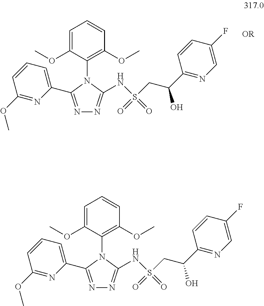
N1=C(C2=CC=CC(OC)=N2)N(C2=C(OC)C=CC=C2OC)C(NS(CC(C2=NC=C(F)C=C2)O)(=O)=O)=N1.N1=C(C2=CC=CC(OC)=N2)N(C2=C(OC)C=CC=C2OC)C(NS(CC(C2=NC=C(F)C=C2)O)(=O)=O)=N1
